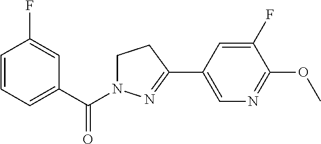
C1=CC=C(C(N2CCC(C3=CN=C(OC)C(F)=C3)=N2)=O)C=C1F
